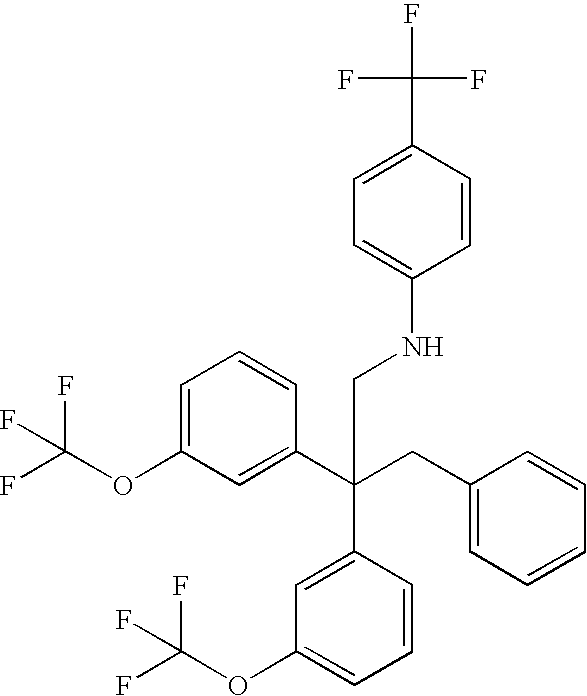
C1=C(OC(F)(F)F)C=C(C(CC2=CC=CC=C2)(C2=CC(OC(F)(F)F)=CC=C2)CNC2=CC=C(C(F)(F)F)C=C2)C=C1
